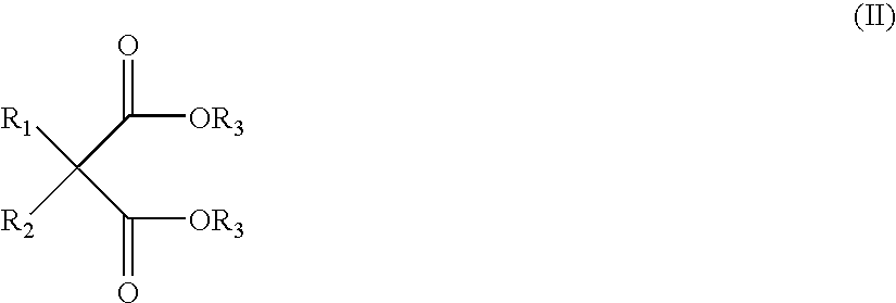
[OR3]C(C([R1])(C([OR3])=O)[R2])=O
